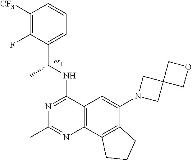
C12=C(C3=C(C(N4CC5(C4)COC5)=C1)CCC3)N=C(C)N=C2NC(C1=CC=CC([CF3])=C1F)C
